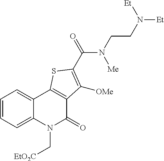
C1=CC=C2C(=C1)C1=C(C(=O)N2C[EtO2C])C([OMe])=C(C(=O)N(CCN([Et])[Et])[Me])S1
